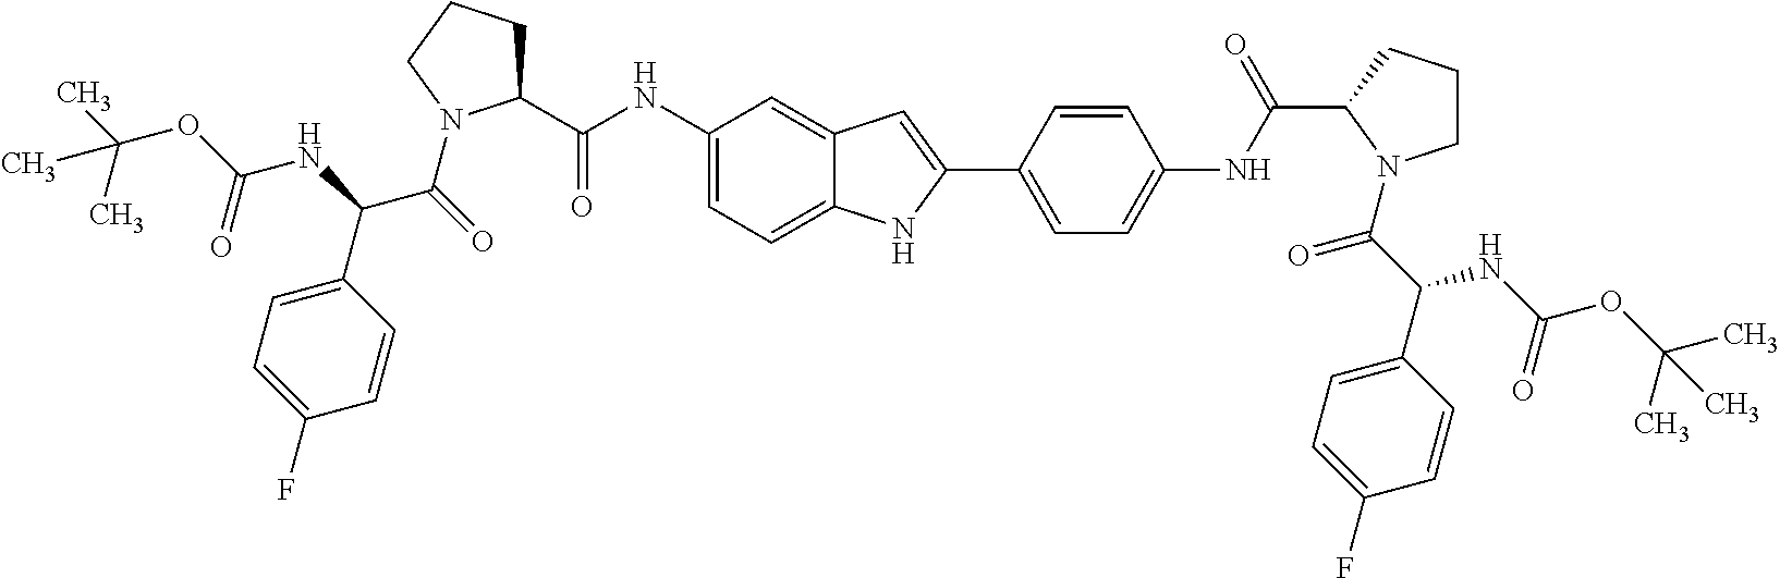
CC(OC(=O)NC(C1=CC=C(F)C=C1)C(=O)N1C(C(=O)NC2=CC=C3C(=C2)C=C(C2=CC=C(NC(=O)C4CCCN4C(=O)C(NC(=O)OC(C)(C)C)C4=CC=C(F)C=C4)C=C2)N3)CCC1)(C)C
